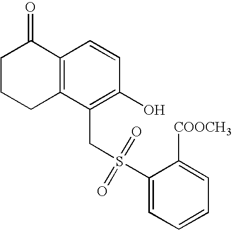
C1CCC2=C(C1=O)C=CC(O)=C2CS(C1=CC=CC=C1[COOCH3])(=O)=O
